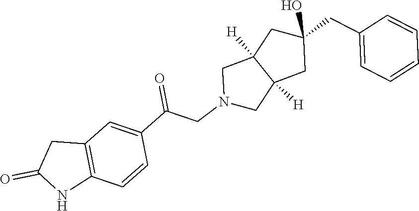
C1=CC=CC=C1CC1(O)CC2([H])C([H])(CN(CC(C3=CC4=C(C=C3)NC(=O)C4)=O)C2)C1
